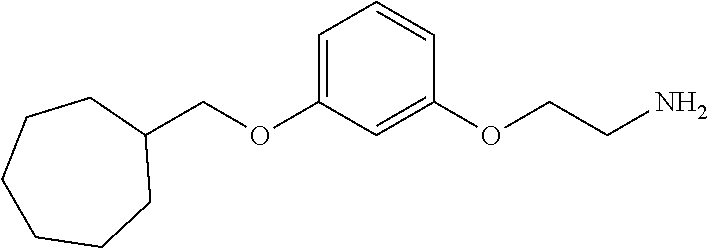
C1(COC2=CC=CC(OCCN)=C2)CCCCCC1
